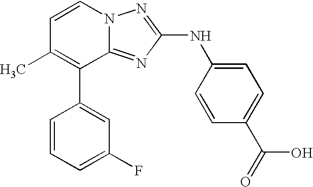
C1=CN2C(=NC(NC3=CC=C(C(=O)O)C=C3)=N2)C(C2=CC(F)=CC=C2)=C1C
